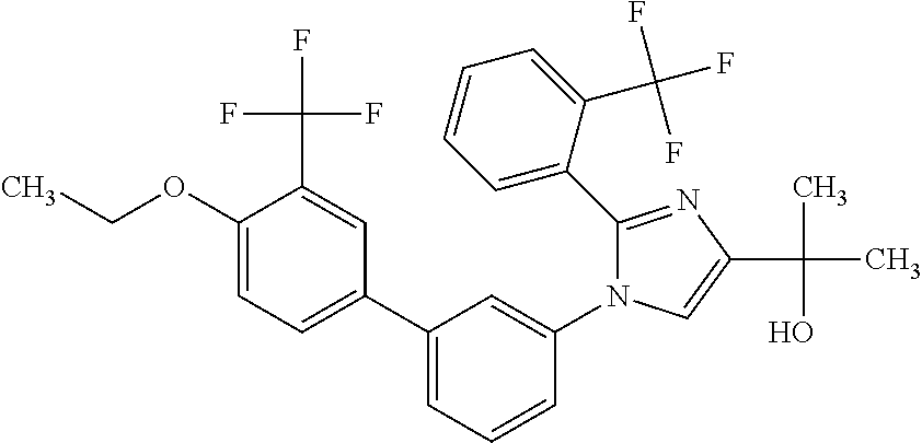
C1(C2=CC=CC=C2C(F)(F)F)=NC(C(C)(O)C)=CN1C1=CC(C2=CC=C(OCC)C(C(F)(F)F)=C2)=CC=C1
